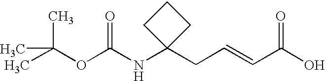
CC(OC(NC1(CC=CC(O)=O)CCC1)=O)(C)C
